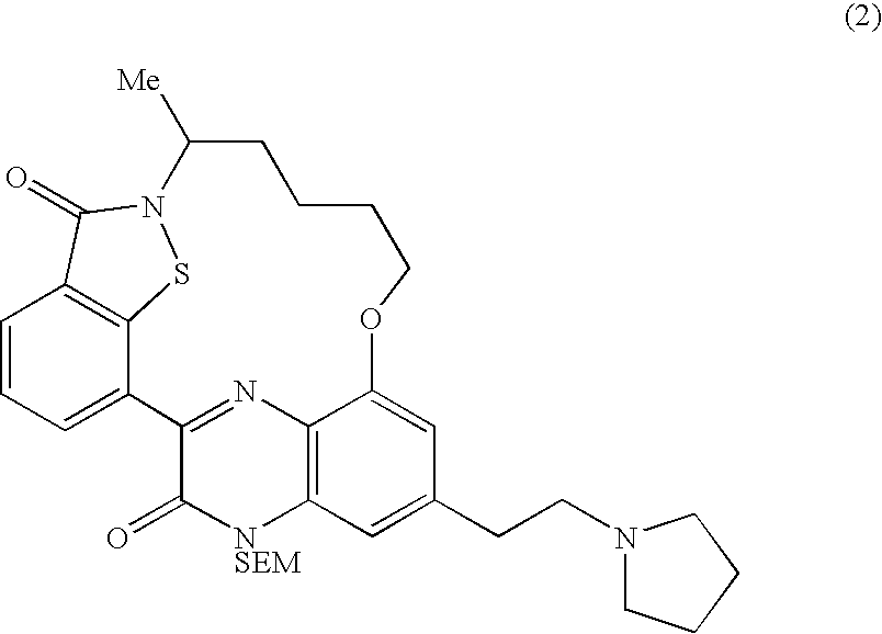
C1=CC=C2C3=C1C(=O)N(S3)C([Me])CCCCOC1=CC(CCN3CCCC3)=CC3=C1N=C2C(=O)[NSEM]3
